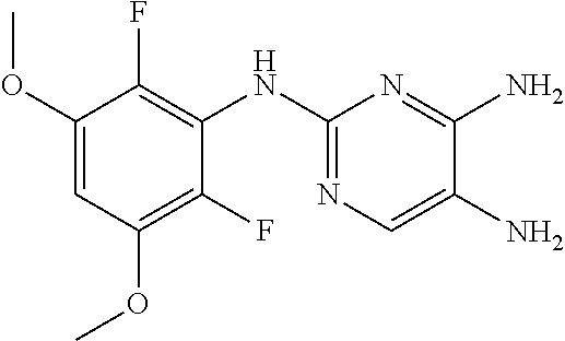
C1(OC)=CC(OC)=C(F)C(NC2=NC=C(N)C(N)=N2)=C1F
